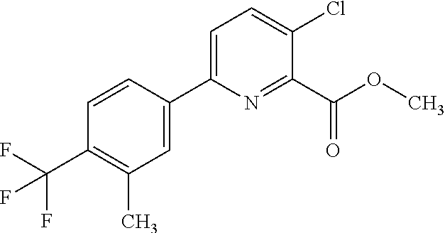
C1=C(C2=CC=C(Cl)C(C(OC)=O)=N2)C=CC(C(F)(F)F)=C1C
